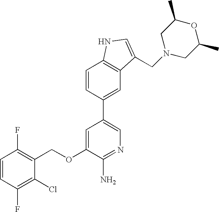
C1=CC(F)=C(Cl)C(COC2=CC(C3=CC4=C(C=C3)NC=C4CN3CC(C)OC(C)C3)=CN=C2N)=C1F
